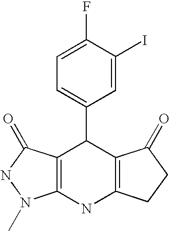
C12=C(NC3=C(C1C1=CC=C(F)C(I)=C1)C(=O)NN3C)CCC2=O
